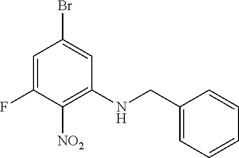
C1=C(F)C([NO2])=C(NCC2=CC=CC=C2)C=C1Br
